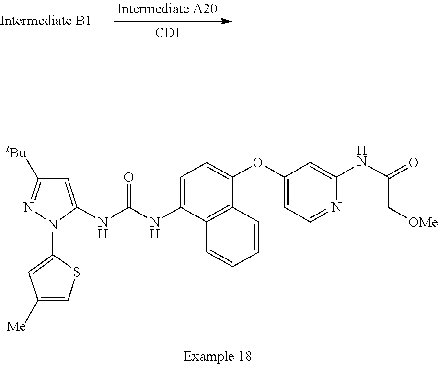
C1=C(NC(NC2=CC=C(OC3=CC=NC(NC(=O)C[OMe])=C3)C3=C2C=CC=C3)=O)N(C2=CC([Me])=CS2)N=C1[tBu].[CDI]
